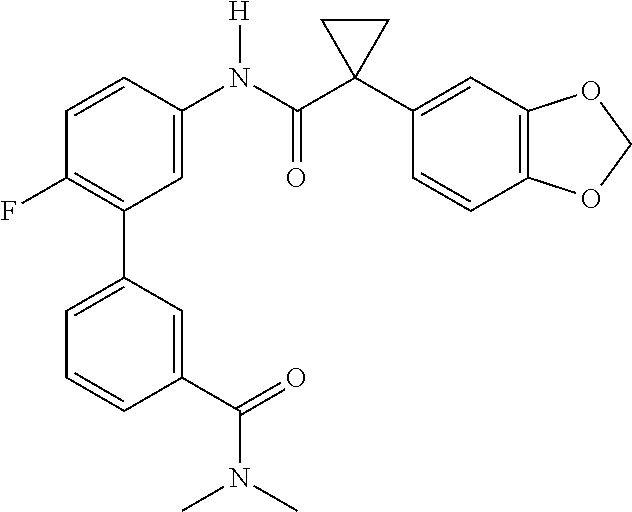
C1=CC(N(C(C2(C3=CC4=C(C=C3)OCO4)CC2)=O)[H])=CC(C2=CC=CC(C(N(C)C)=O)=C2)=C1F
